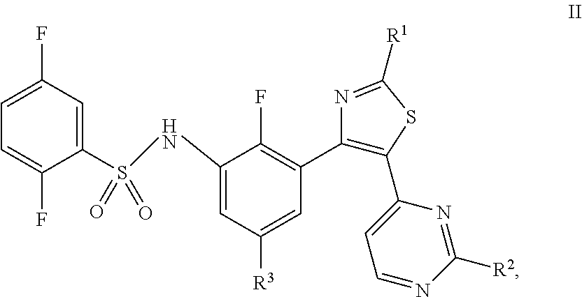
C1=C(F)C(S(NC2=CC([R3])=CC(C3=C(C4=CC=NC([R2])=N4)SC([R1])=N3)=C2F)(=O)=O)=CC(F)=C1
